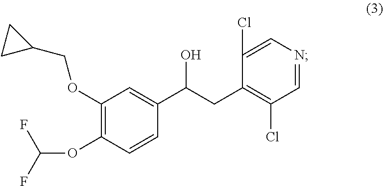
C1(OCC2CC2)=C(OC(F)F)C=CC(C(O)CC2=C(Cl)C=NC=C2Cl)=C1
